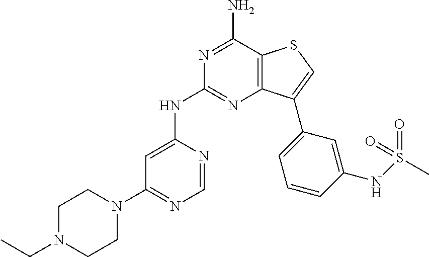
N1=C(N)C2=C(N=C1NC1=CC(N3CCN(CC)CC3)=NC=N1)C(C1=CC=CC(NS(=O)(=O)C)=C1)=CS2
